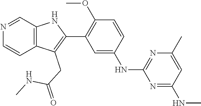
C12=C(C=NC=C1)NC(C1=C(OC)C=CC(NC3=NC(C)=CC(NC)=N3)=C1)=C2CC(=O)NC
